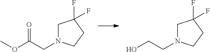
C1N(CC(OC)=O)CCC1(F)F.C1N(CCO)CCC1(F)F
